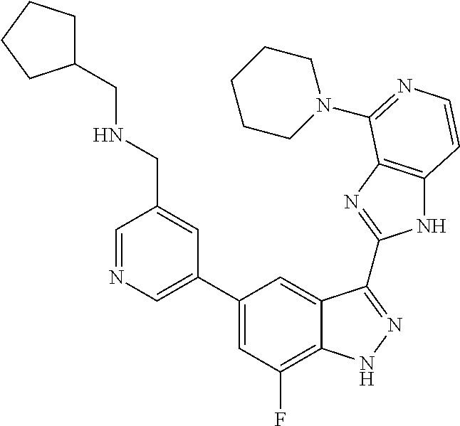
C1=C(C2=CC(F)=C3C(=C2)C(C2=NC4=C(N2)C=CN=C4N2CCCCC2)=NN3)C=C(CNCC2CCCC2)C=N1
